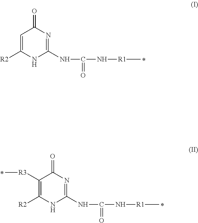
C1=C([R2])NC(NC(N[R1]C)=O)=NC1=O.C1([R3]C)=C([R2])NC(NC(N[R1]C)=O)=NC1=O
